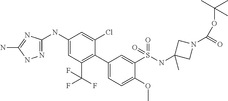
N1=C(NC2=CC(C(F)(F)F)=C(C3=CC=C(OC)C(S(NC4(C)CN(C(OC(C)(C)C)=O)C4)(=O)=O)=C3)C(Cl)=C2)N=C(N)N1
